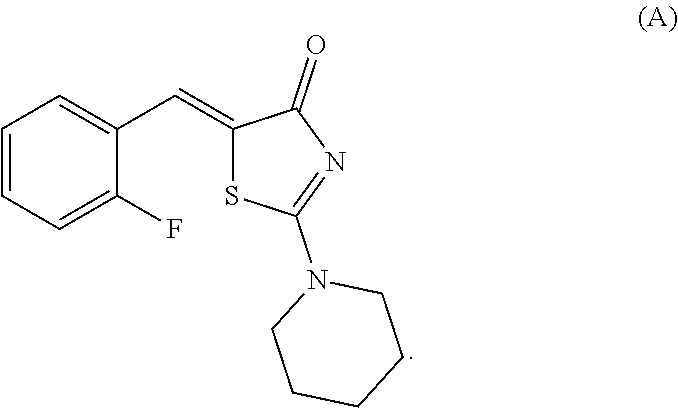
C1=CC=C(F)C(C=C2SC(N3CCCCC3)=NC2=O)=C1
